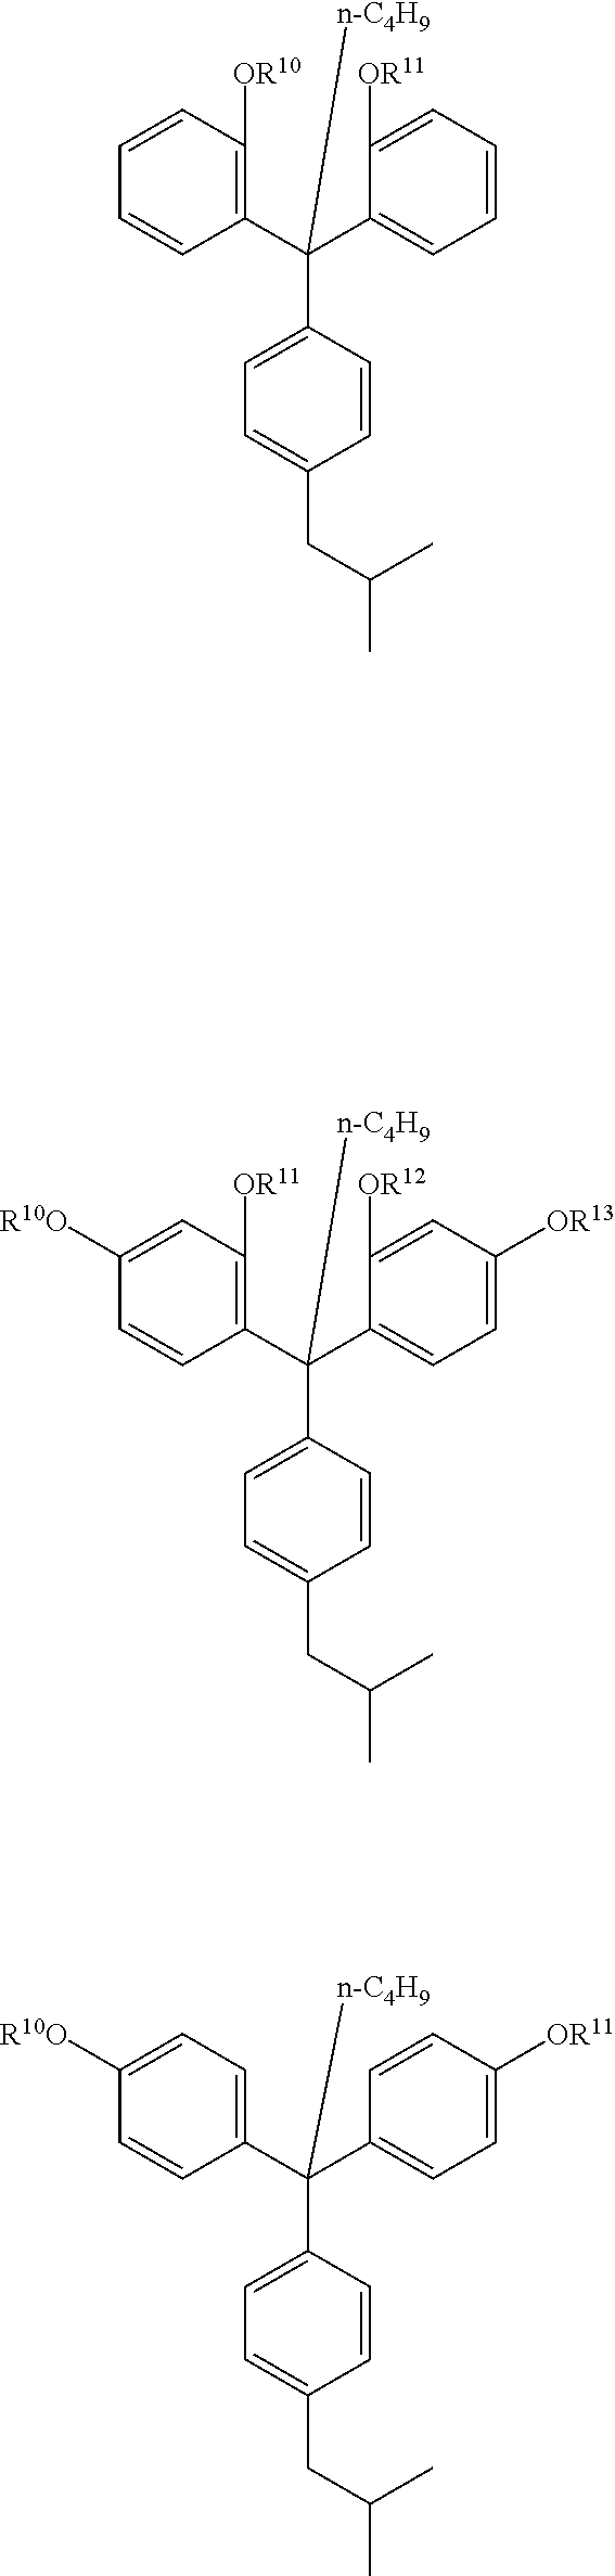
C1(C(C2=C([OR10])C=CC=C2)([n-C4H9])C2=CC=C(CC(C)C)C=C2)=CC=CC=C1[OR11].C1=C(C(C2=C([OR11])C=C([R10O])C=C2)([n-C4H9])C2=CC=C(CC(C)C)C=C2)C([OR12])=CC([OR13])=C1.C1(C(C2=CC=C([R10O])C=C2)([n-C4H9])C2=CC=C(CC(C)C)C=C2)=CC=C([OR11])C=C1
